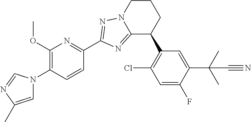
C1(OC)=C(N2C=C(C)N=C2)C=CC(C2=NN3C(=N2)C(C2=C(Cl)C=C(F)C(C(C)(C)C#N)=C2)CCC3)=N1
